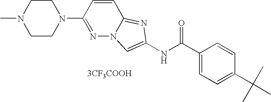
[3CF3COOH].C1=C(C(NC2=CN3N=C(N4CCN(C)CC4)C=CC3=N2)=O)C=CC(C(C)(C)C)=C1
